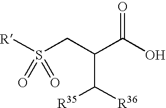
S(CC(C(O)=O)C([R36])[R35])([R])(=O)=O
